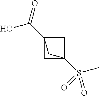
OC(C12CC(S(=O)(=O)C)(C1)C2)=O
